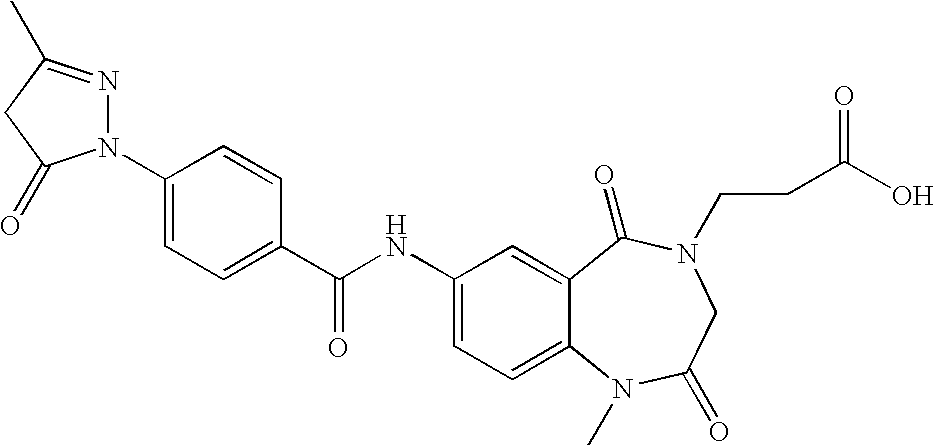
C1(C(NC2=CC=C3C(=C2)C(=O)N(CCC(O)=O)CC(=O)N3C)=O)=CC=C(N2N=C(C)CC2=O)C=C1
